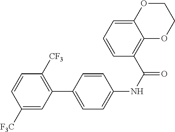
C1([F3C])=CC(C2=CC=C(NC(=O)C3=C4C(=CC=C3)OCCO4)C=C2)=C([CF3])C=C1
